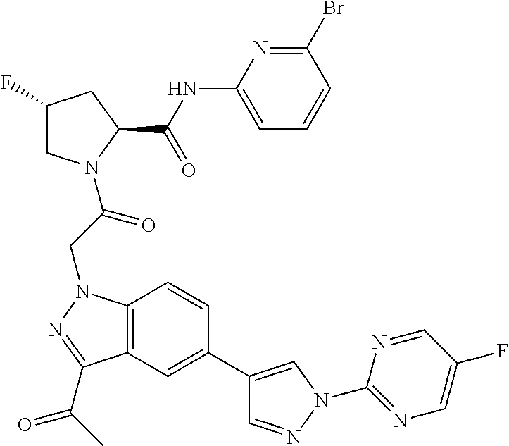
C1(F)CN(C(CN2C3=C(C(C(C)=O)=N2)C=C(C2=CN(C4=NC=C(F)C=N4)N=C2)C=C3)=O)C(C(NC2=CC=CC(Br)=N2)=O)C1
